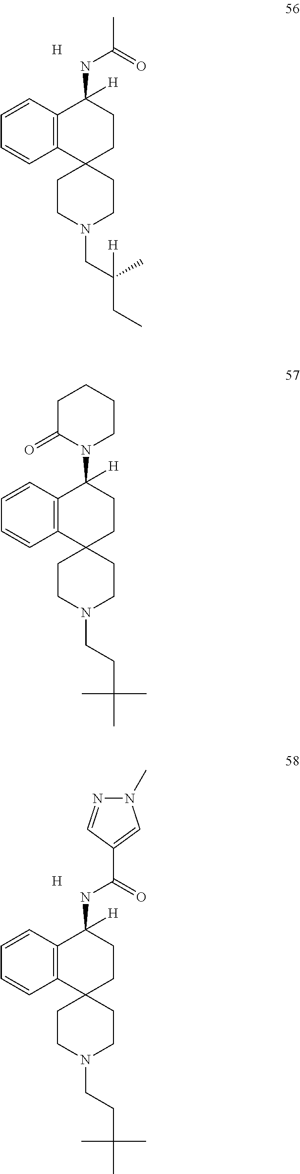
C12=C(C=CC=C1)C([H])(NC(C)=O)CCC21CCN(CC(CC)([H])C)CC1.[H].C12=C(C=CC=C1)C([H])(N1C(=O)CCCC1)CCC21CCN(CCC(C)(C)C)CC1.C12=C(C=CC=C1)C([H])(NC(C1=CN(C)N=C1)=O)CCC21CCN(CCC(C)(C)C)CC1.[H]
